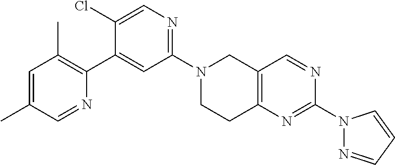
N1(C2=NC=C(Cl)C(C3=C(C)C=C(C)C=N3)=C2)CCC2=C(C1)C=NC(N1N=CC=C1)=N2
